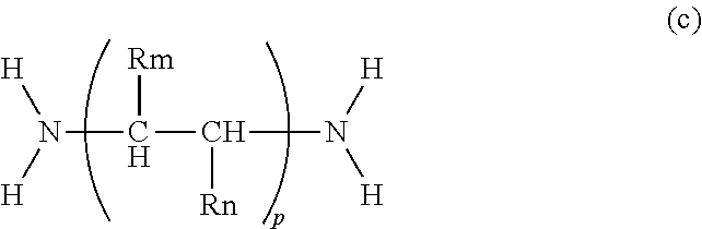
N(C([Rm])C([Rn])N([H])[H])([H])[H]
